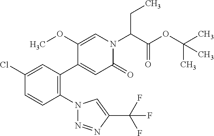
C1(Cl)=CC(C2=CC(=O)N(C(C(OC(C)(C)C)=O)CC)C=C2OC)=C(N2N=NC(C(F)(F)F)=C2)C=C1
